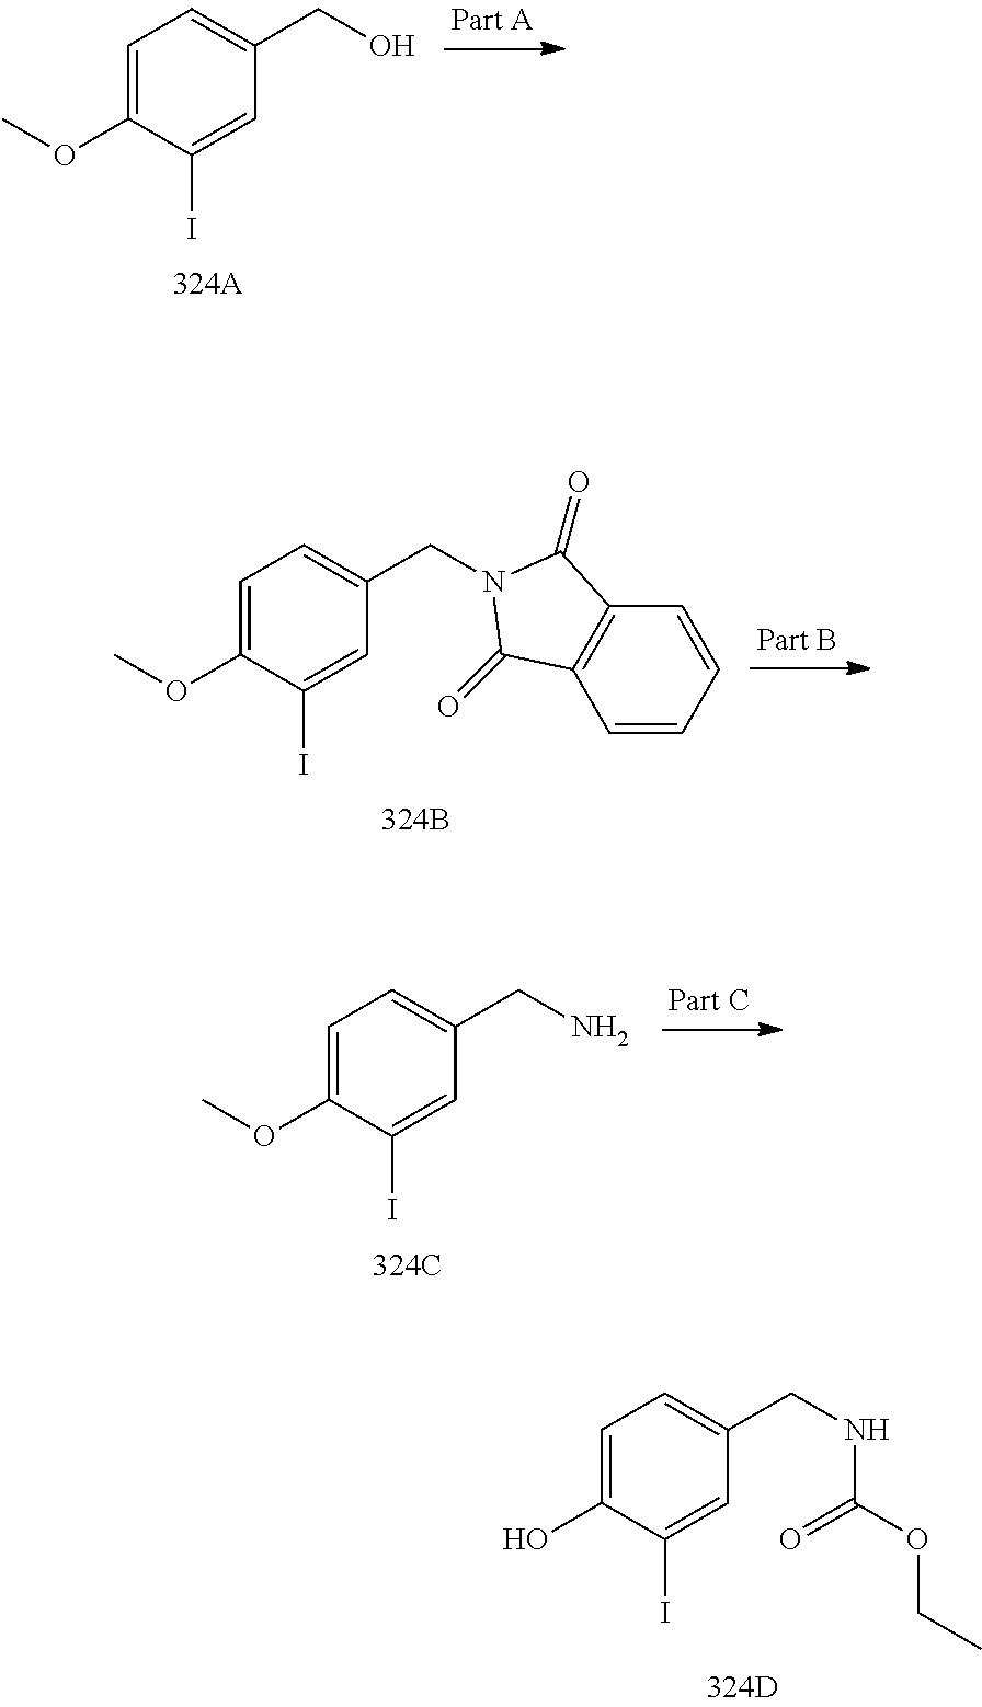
C1=C(OC)C(I)=CC(CO)=C1.C1=C(OC)C(I)=CC(CN2C(=O)C3=C(C=CC=C3)C2=O)=C1.C1=C(OC)C(I)=CC(CN)=C1.C1=C(O)C(I)=CC(CNC(=O)OCC)=C1
